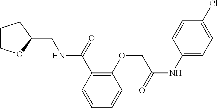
C1(C(NCC2OCCC2)=O)=C(OCC(NC2=CC=C(Cl)C=C2)=O)C=CC=C1
